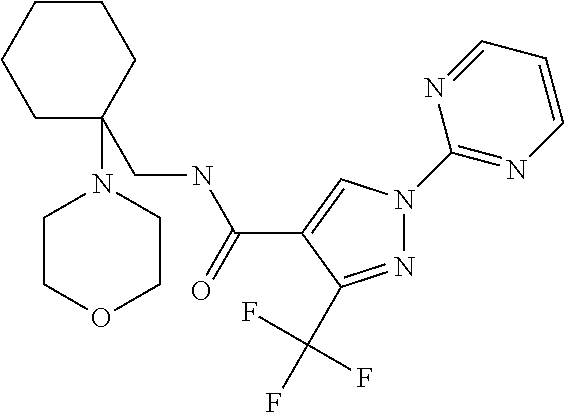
N1=C(C(F)(F)F)C(C(NCC2(N3CCOCC3)CCCCC2)=O)=CN1C1=NC=CC=N1
